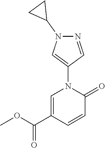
C1=C(C(OC)=O)C=CC(=O)N1C1=CN(C2CC2)N=C1
